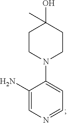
C1(N)=CN=CC=C1N1CCC(C)(O)CC1
